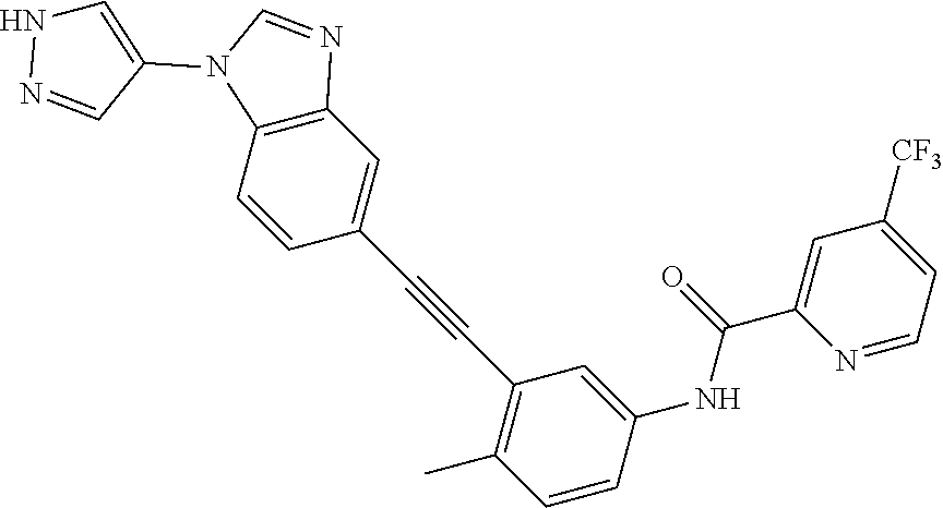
C1=CC2=C(C=C1C#CC1=C(C)C=CC(NC(C3=CC([CF3])=CC=N3)=O)=C1)N=CN2C1=CNN=C1
